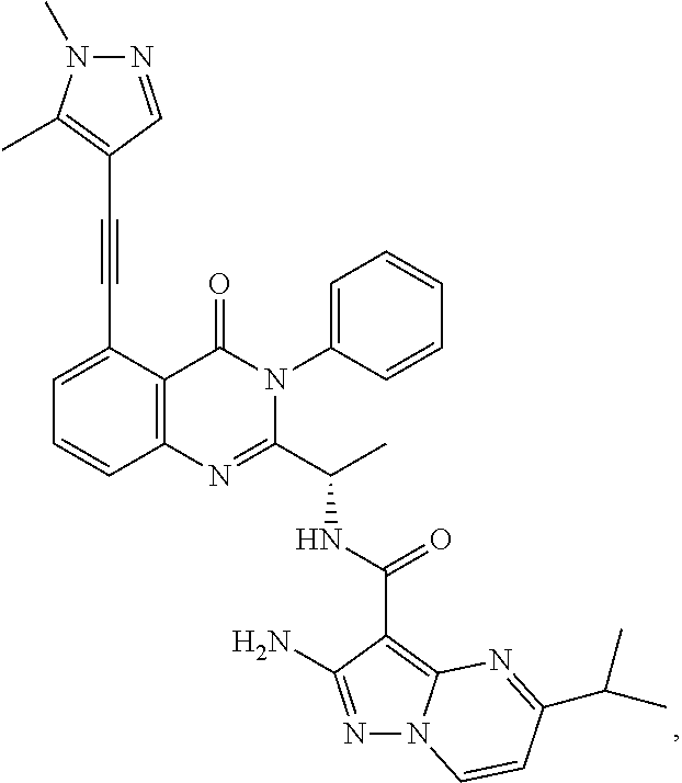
C1=C(C#CC2=C(C)N(C)N=C2)C2=C(C=C1)N=C(C(C)NC(C1=C3N(N=C1N)C=CC(C(C)C)=N3)=O)N(C1=CC=CC=C1)C2=O
